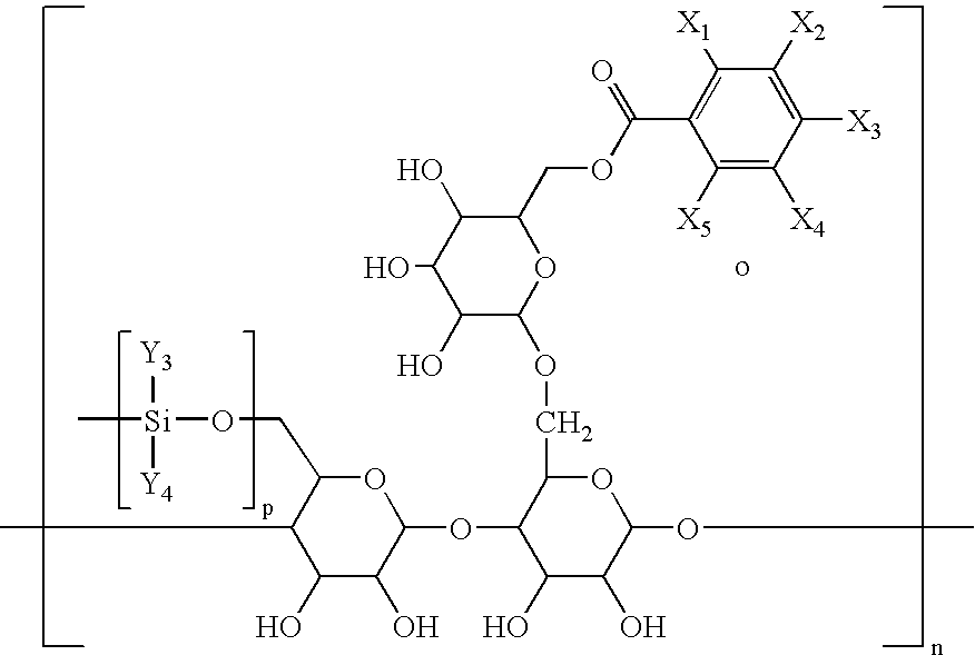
O1C(CO[Si]([Y3])([Y4])C)C(C)C(O)C(O)C1OC1C(O)C(O)C(OC)OC1COC1OC(COC(C2=C([X1])C([X2])=C([X3])C([X4])=C2[X5])=O)C(O)C(O)C1O
